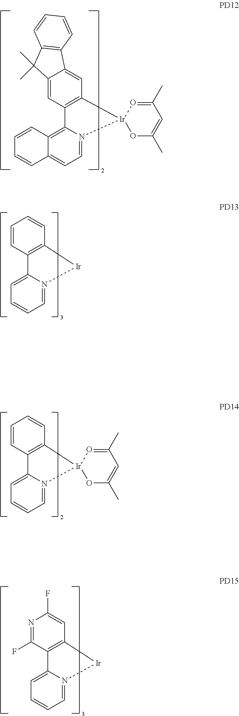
C1=C2C(=CC3=C1C1=C4C(=CC=N1[Ir]31OC(C)=CC(C)=O1)C=CC=C4)C1=C(C2(C)C)C=CC=C1.C1=CC2=C(C=C1)[Ir]N1=CC=CC=C21.C1=CC2=C(C=C1)[Ir]1(N3=CC=CC=C23)OC(C)=CC(C)=O1.N1=C(F)C2=C(C=C1F)[Ir]N1=CC=CC=C21
